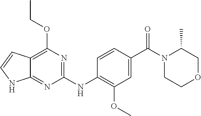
C1(NC2=C(OC)C=C(C(N3CCOCC3C)=O)C=C2)=NC(OCC)=C2C(=N1)NC=C2
